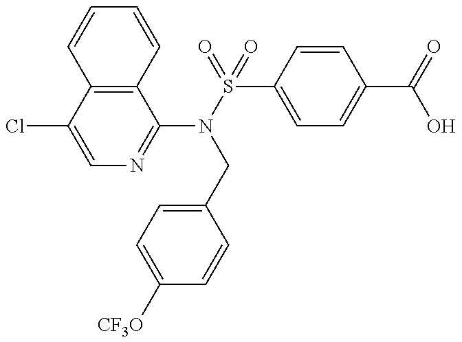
C1(Cl)=CN=C(N(S(=O)(C2=CC=C(C(=O)O)C=C2)=O)CC2=CC=C([CF3O])C=C2)C2=C1C=CC=C2
